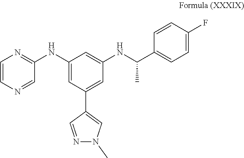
C1=CN=CC(NC2=CC(C3=CN(C)N=C3)=CC(NC(C3=CC=C(F)C=C3)C)=C2)=N1
